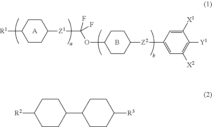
[R1]C1CCC([Z1]C(OC2CCC([Z2]C3=CC([X2])=C([Y1])C([X1])=C3)CC2)(F)F)CC1.[A].B.[R2]C1CCC(C2CCC([R3])CC2)CC1
